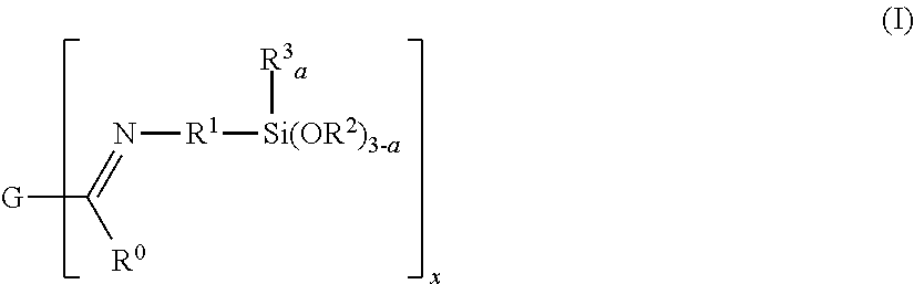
[G]C(=N[R1][Si(OR2)3-a][R3a])[R0]
